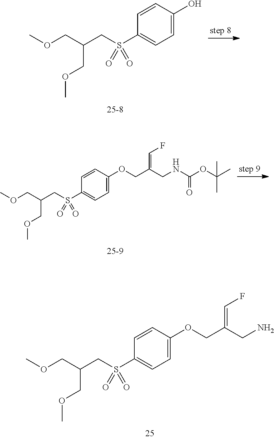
O(CC(COC)CS(C1=CC=C(OCC(CN)=CF)C=C1)(=O)=O)C.O(CC(COC)CS(C1=CC=C(O)C=C1)(=O)=O)C.O(CC(COC)CS(C1=CC=C(OCC(CNC(OC(C)(C)C)=O)=CF)C=C1)(=O)=O)C
